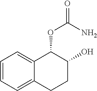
C1=CC=C2C(=C1)C(OC(=O)N)C(O)CC2
